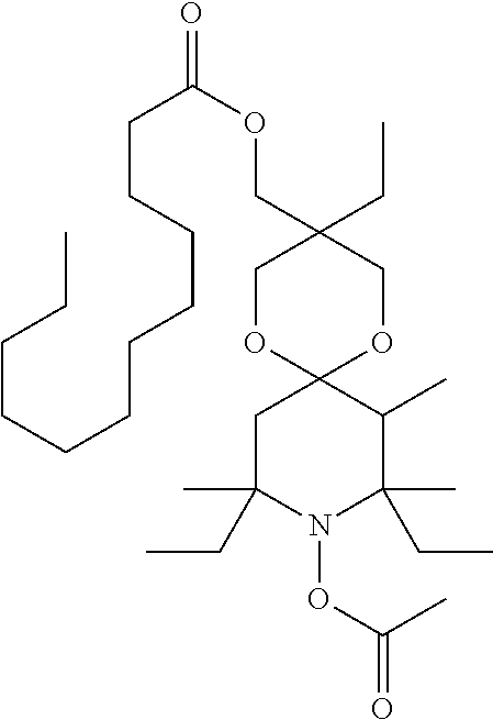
C(CCCCCCCCC(OCC1(CC)COC2(OC1)CC(C)(CC)N(OC(C)=O)C(C)(CC)C2C)=O)CC
